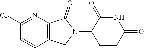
C1CC(=O)NC(=O)C1N1C(=O)C2=C(C1)C=CC(Cl)=N2
